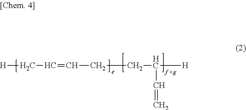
[H]CC=CCCC([H])C=C
